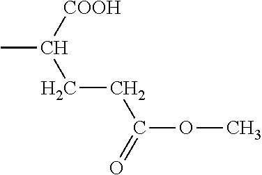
C([COOH])(CCC(OC)=O)C
